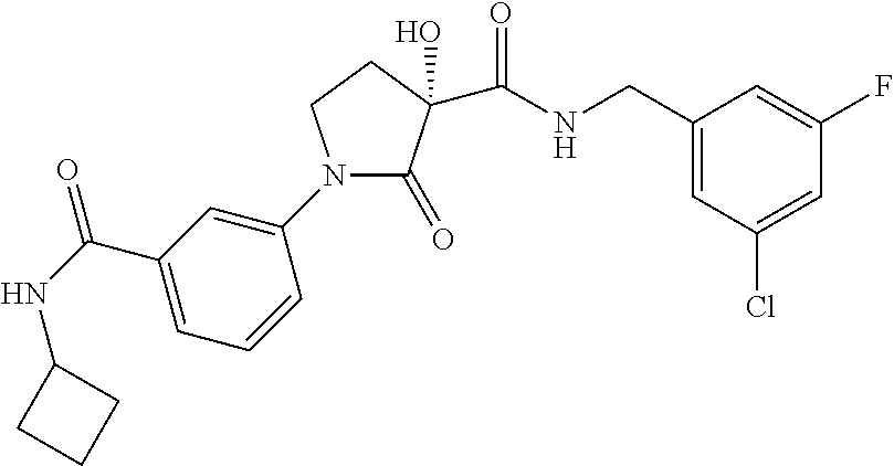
C1(C(=O)NC2CCC2)=CC=CC(N2C(=O)C(C(=O)NCC3=CC(Cl)=CC(F)=C3)(O)CC2)=C1
